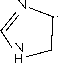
N1CCN=C1
